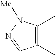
C1(C)=C(C)C=NN1[Me]
